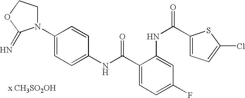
C1(NC(=O)C2=CC=C(F)C=C2NC(C2=CC=C(Cl)S2)=O)=CC=C(N2CCOC2=N)C=C1.[x CH3SO2OH]
